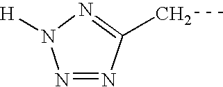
N1=NC(CC)=NN1[H]
